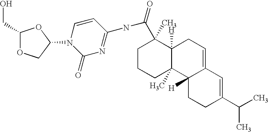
C1(CO)OCC(N2C(=O)N=C(NC(=O)C3(C)CCCC4(C)C3([H])CC=C3C4([H])CCC(C(C)C)=C3)C=C2)O1
